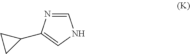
C1=NC(C2CC2)=CN1
